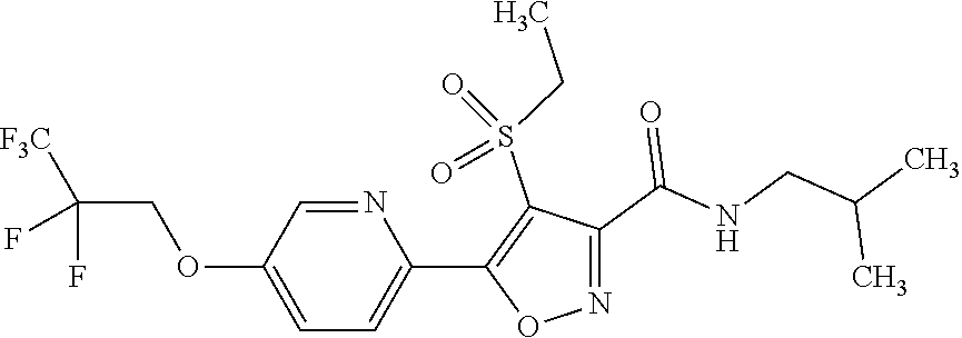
N1=CC(OCC(F)(F)[F3C])=CC=C1C1=C(S(CC)(=O)=O)C(C(NCC(C)C)=O)=NO1
